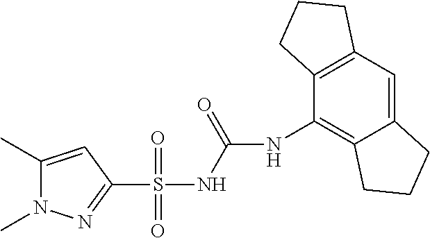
C1(C)=CC(S(NC(=O)NC2=C3C(=CC4=C2CCC4)CCC3)(=O)=O)=NN1C
